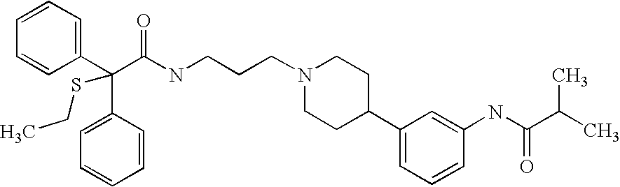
C(C(C1=CC=CC=C1)(C1=CC=CC=C1)SCC)(NCCCN1CCC(C2=CC=CC(NC(C(C)C)=O)=C2)CC1)=O
